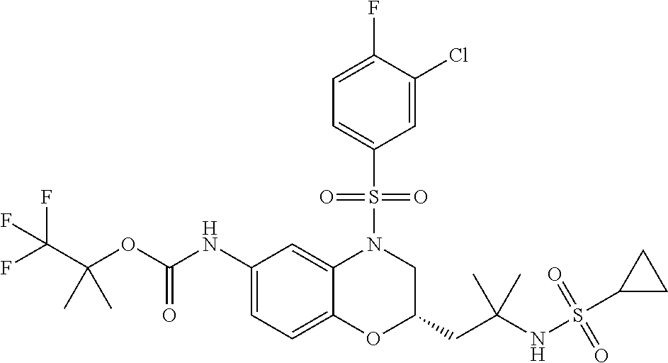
C1(NC(OC(C(F)(F)F)(C)C)=O)=CC=C2C(=C1)N(S(C1=CC=C(F)C(Cl)=C1)(=O)=O)CC(CC(NS(=O)(=O)C1CC1)(C)C)O2
